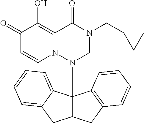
C1(=O)C=CN2C(=C1O)C(=O)N(CC1CC1)CN2C12C(CC3=C1C=CC=C3)CC1=CC=CC=C21
